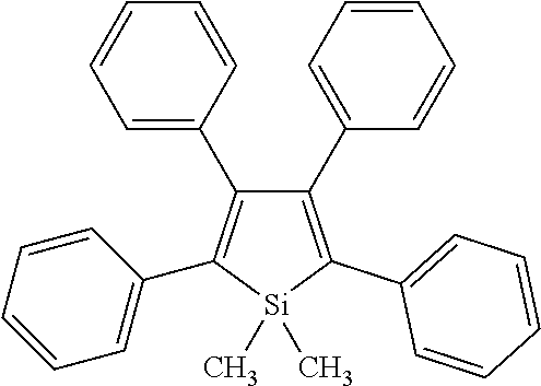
C1=C(C2=C(C3=CC=CC=C3)[Si](C)(C)C(C3=CC=CC=C3)=C2C2=CC=CC=C2)C=CC=C1
